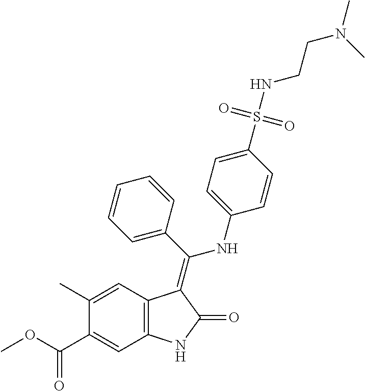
C1(C)=CC2=C(C=C1C(OC)=O)NC(=O)C2=C(C1=CC=CC=C1)NC1=CC=C(S(NCCN(C)C)(=O)=O)C=C1
